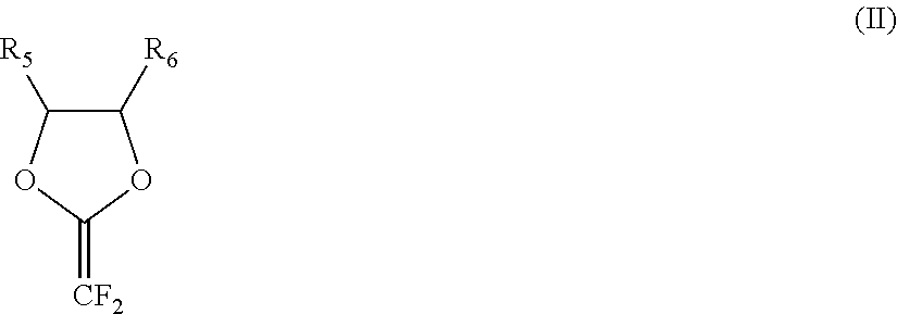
C1([R6])C([R5])OC(=[CF2])O1
